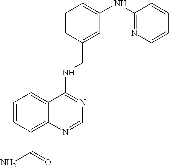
C1=CC(C(N)=O)=C2C(=C1)C(NCC1=CC(NC3=NC=CC=C3)=CC=C1)=NC=N2
